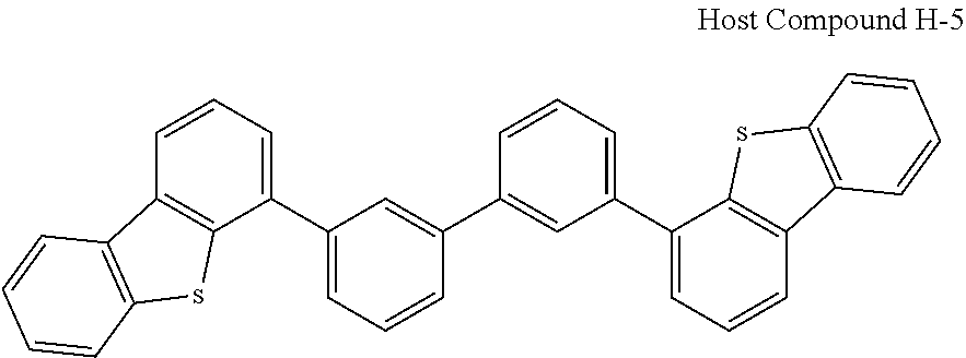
C1(C2=CC=CC(C3=CC(C4=CC=CC5=C4sC4=C5C=CC=C4)=CC=C3)=C2)=CC=CC2=C1sC1=C2C=CC=C1
